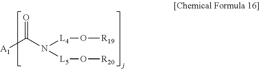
[A1]C(N([L5]O[R20])[L4]O[R19])=O
